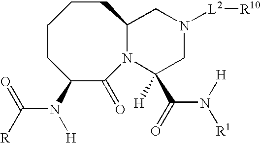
C1CC(N(C([R])=O)[H])C(=O)N2C(CC1)CN([L2][R10])CC2(C(N([R1])[H])=O)[H]
